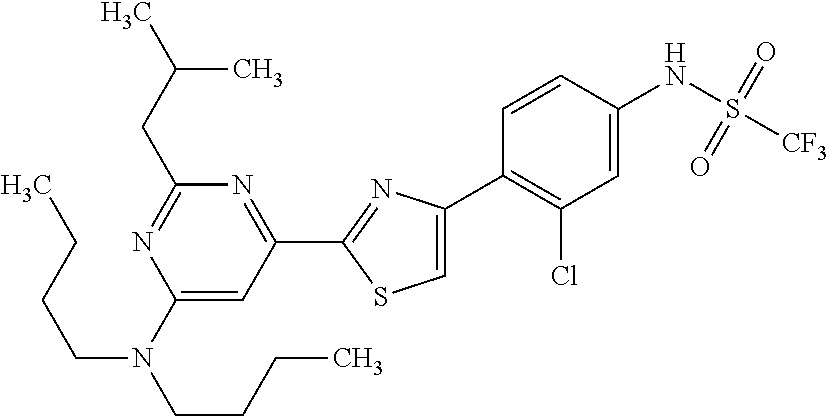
C1(N(CCCC)CCCC)=CC(C2=NC(C3=C(Cl)C=C(NS([CF3])(=O)=O)C=C3)=CS2)=NC(CC(C)C)=N1
